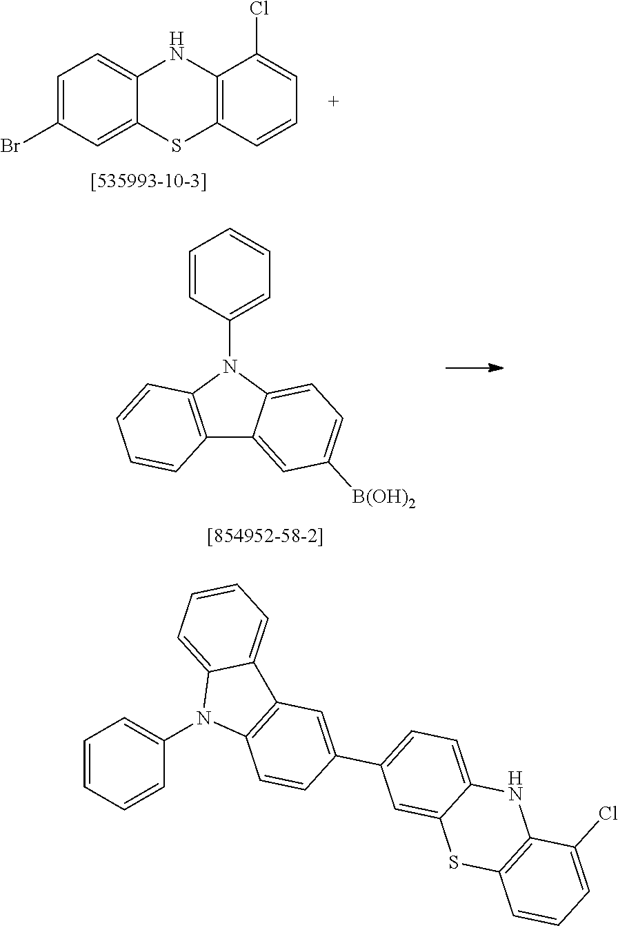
C1=C(Br)C=C2C(=C1)NC1=C(S2)C=CC=C1Cl.C1=CC(N2C3=C(C4=CC([B(OH)2])=CC=C24)C=CC=C3)=CC=C1.C1=CC=CC(N2C3=C(C4=CC=CC=C24)C=C(C2=CC=C4C(=C2)SC2=C(N4)C(Cl)=CC=C2)C=C3)=C1
